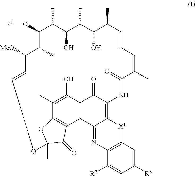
C1([R3])=CC2=C(C([R2])=C1)N=C1C(=C3C(=O)C4=C1C1=C(C(C)=C4O)OC(C)(C1=O)OC=CC([MeO])C(C)C(O[R1])C(C)C(O)C(C)C(O)C(C)C=CC=C(C)C(=O)N3)[X1]2
